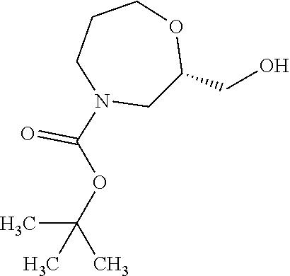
C1C(CO)OCCCN1C(=O)OC(C)(C)C
